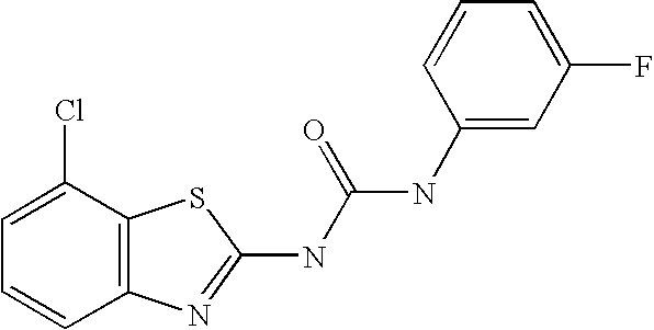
C1=C(Cl)C2=C(C=C1)N=C(NC(NC1=CC(F)=CC=C1)=O)S2
